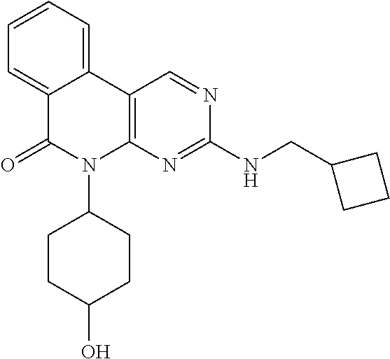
C1=CC=C2C(=C1)C(=O)N(C1CCC(O)CC1)C1=C2C=NC(NCC2CCC2)=N1
